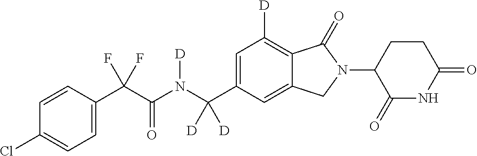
C1=CC(C(C(N(C(C2=CC([D])=C3C(=C2)CN(C2C(=O)NC(=O)CC2)C3=O)([D])[D])[D])=O)(F)F)=CC=C1Cl
